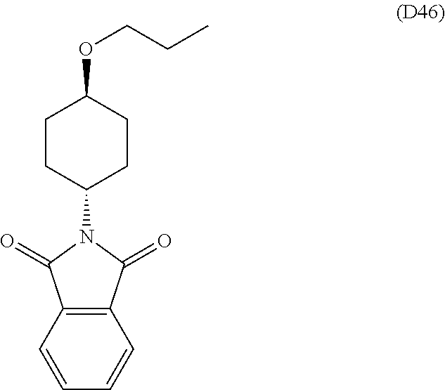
C1CC(N2C(=O)C3=C(C2=O)C=CC=C3)CCC1OCCC
